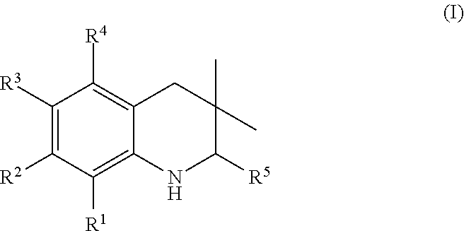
C1([R3])=C([R2])C([R1])=C2C(=C1[R4])CC(C)(C)C([R5])N2
